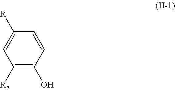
C1=CC([R])=CC([R2])=C1O
